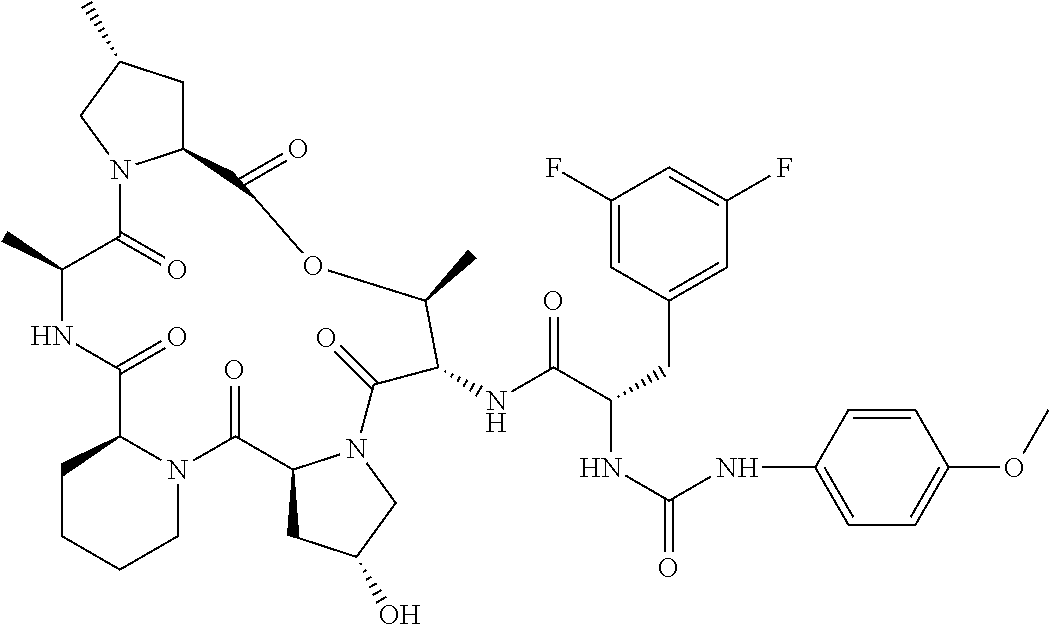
C1CCCN2C1C(=O)NC(C)C(=O)N1C(CC(C)C1)C(=O)OC(C)C(NC(C(CC1=CC(F)=CC(F)=C1)NC(=O)NC1=CC=C(OC)C=C1)=O)C(=O)N1C(C2=O)CC(O)C1
